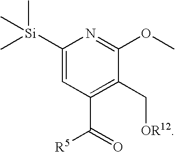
C1([Si](C)(C)C)=CC(C(=O)[R5])=C(C[OR12])C(OC)=N1
